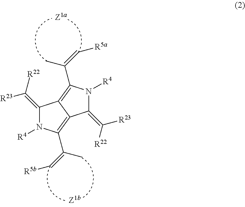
C1(=C([R22])[R23])N([R4])C(C(=C[R5b])C)=C2C1=C(C(=C[R5a])C)N([R4])C2=C([R22])[R23]
